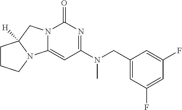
C1(CN(C2=NC(=O)N3C(=C2)N2C([H])(C3)CCC2)C)=CC(F)=CC(F)=C1
